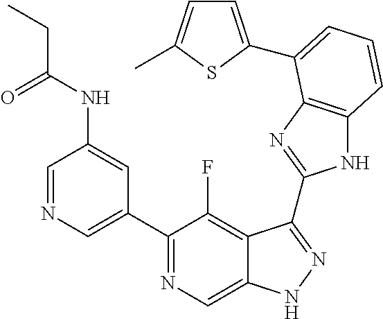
C1=NC=C(C2=NC=C3C(=C2F)C(C2=NC4=C(N2)C=CC=C4C2=CC=C(C)S2)=NN3)C=C1NC(CC)=O
